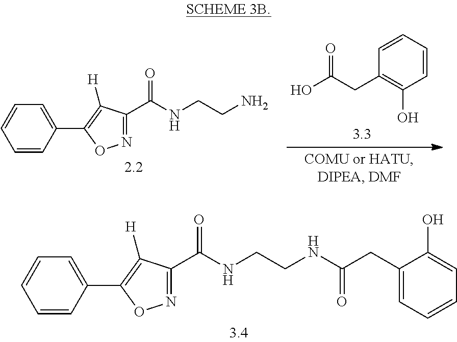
C1=CC=CC(CC(O)=O)=C1O.N1=C(C(NCCN)=O)C([H])=C(C2=CC=CC=C2)O1.N1=C(C(NCCNC(CC2=CC=CC=C2O)=O)=O)C([H])=C(C2=CC=CC=C2)O1
